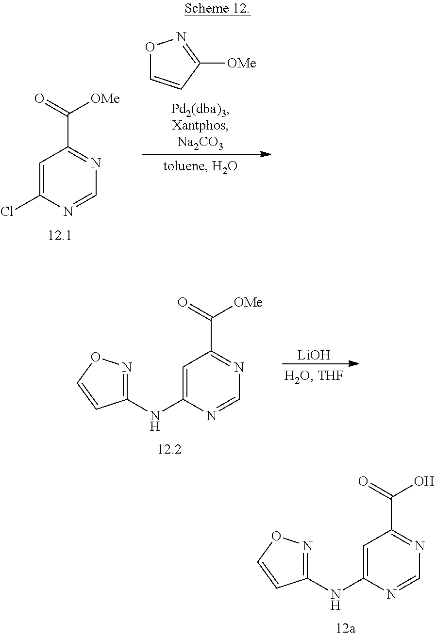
C1=C(Cl)N=CN=C1C(=O)[OMe].O1C=CC([OMe])=N1.[LiOH].C1=C(NC2=NOC=C2)N=CN=C1C(=O)[OMe].C1=C(NC2=NOC=C2)N=CN=C1C(=O)O
